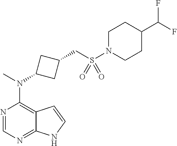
N1=CN=C2C(=C1N(C)C1CC(CS(N3CCC(C(F)F)CC3)(=O)=O)C1)C=CN2
